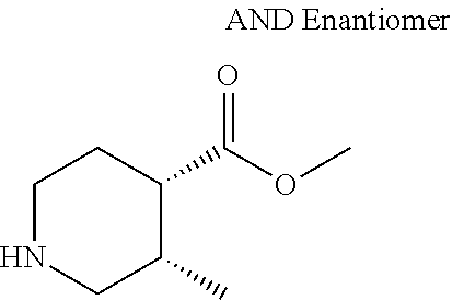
N1CC(C)C(C(OC)=O)CC1
